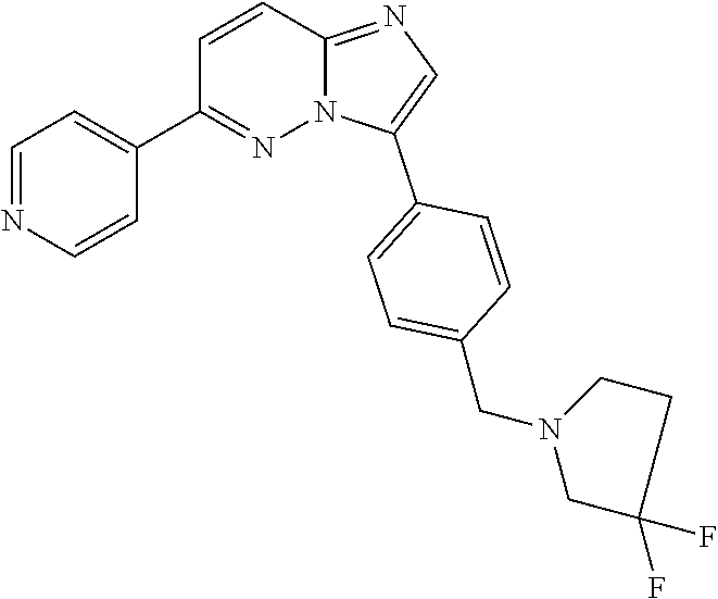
C1=C(C2=CC=C(CN3CC(F)(F)CC3)C=C2)N2C(=N1)C=CC(C1=CC=NC=C1)=N2
